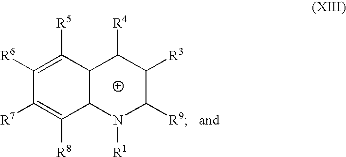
C1([R6])=C([R5])C2C(C([R8])=C1[R7])N([R1])C([R9])C([R3])C2[R4]
